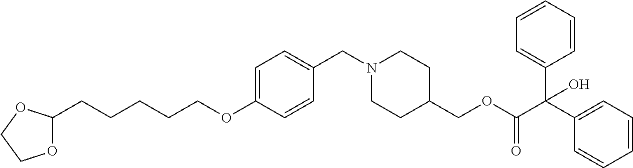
C1=C(OCCCCCC2OCCO2)C=CC(CN2CCC(COC(C(C3=CC=CC=C3)(C3=CC=CC=C3)O)=O)CC2)=C1
